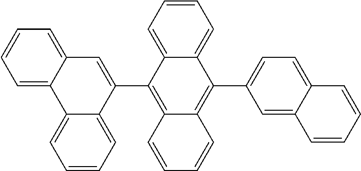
C1=CC=C2C(=C1)C(C1=CC=C3C(=C1)C=CC=C3)=C1C(=C2C2=CC3=CC=CC=C3C3=CC=CC=C23)C=CC=C1
